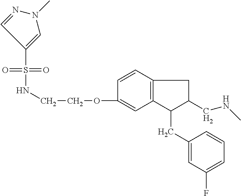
S(=O)(NCCOC1=CC2=C(C=C1)CC(CNC)C2CC1=CC(F)=CC=C1)(=O)C1=CN(C)N=C1
